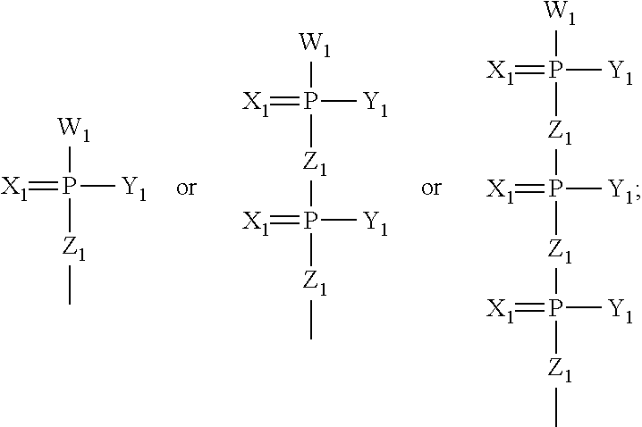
[W1]P([Z1]C)([Y1])=[X1].[W1]P([Z1]P([Z1]C)([Y1])=[X1])([Y1])=[X1].[Z1](P([Z1]P([Z1]C)([Y1])=[X1])([Y1])=[X1])P([W1])([Y1])=[X1]
